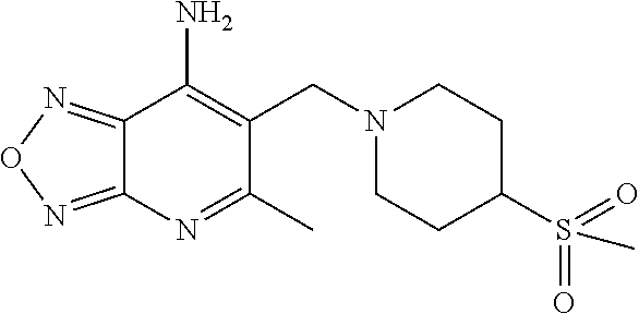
N1(CC2=C(N)C3=NON=C3N=C2C)CCC(S(=O)(=O)C)CC1
